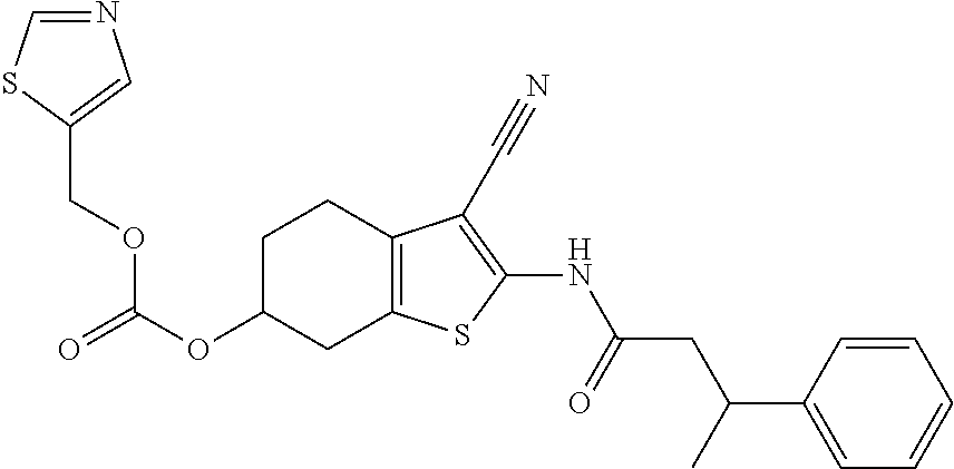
C(OC1CC2=C(CC1)C(C#N)=C(NC(CC(C1=CC=CC=C1)C)=O)S2)(OCC1=CN=CS1)=O
